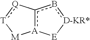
[A]12c(b[D-KR*][E]1)-[Q]:[T][M]2
